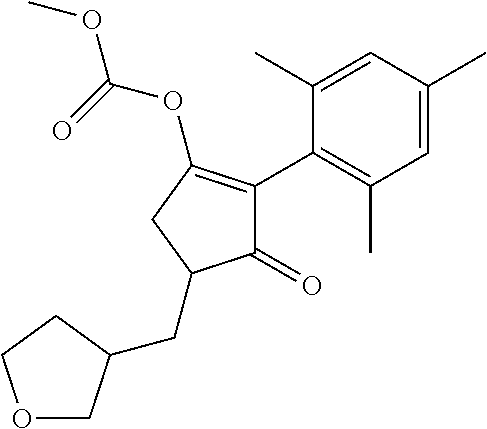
C1(=O)C(C2=C(C)C=C(C)C=C2C)=C(OC(=O)OC)CC1CC1COCC1
